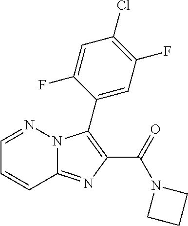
C12=NC(C(=O)N3CCC3)=C(C3=CC(F)=C(Cl)C=C3F)N1N=CC=C2
